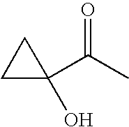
C1C(C(C)=O)(O)C1
